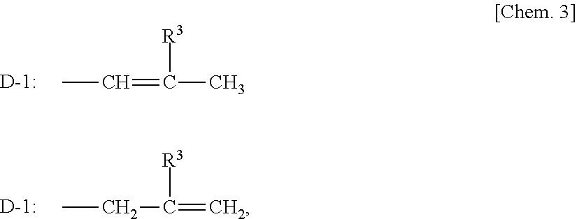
[D].CCC(=C)[R3].[D].CC=C(C)[R3]
